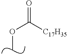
C([C17H35])(=O)OC
